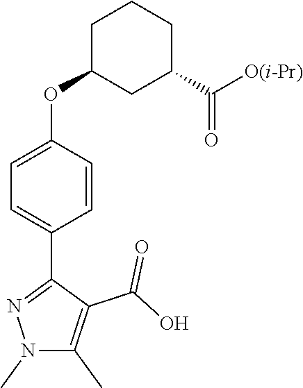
CN1N=C(C2=CC=C(OC3CCCC(C(=O)[O(i-Pr)])C3)C=C2)C(C(=O)O)=C1C
